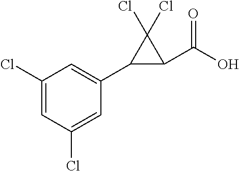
C1=C(Cl)C=C(Cl)C=C1C1C(C(O)=O)C1(Cl)Cl
